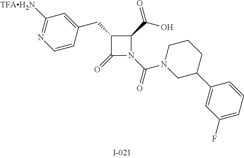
C1(CC2C(=O)N(C(N3CC(C4=CC(F)=CC=C4)CCC3)=O)C2C(O)=O)=CC([TFAH2N])=NC=C1
